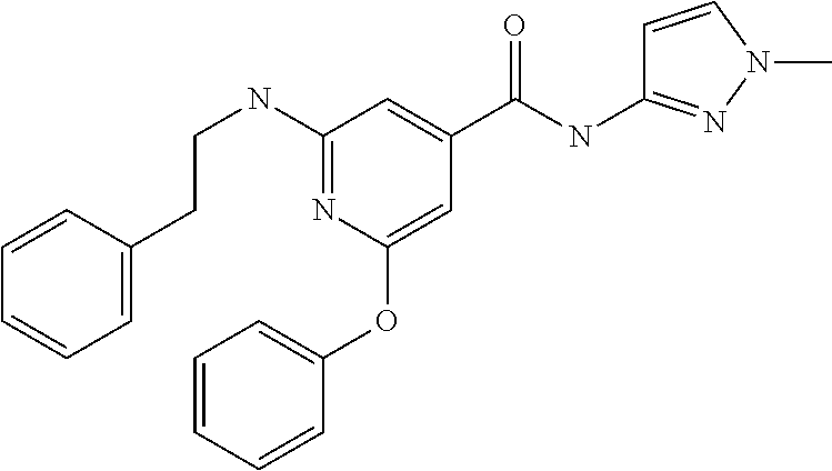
N1=C(NCCC2=CC=CC=C2)C=C(C(NC2=NN(C)C=C2)=O)C=C1OC1=CC=CC=C1
